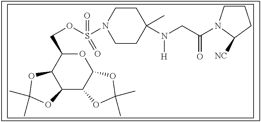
O1C(COS(N2CCC(C)(N(CC(=O)N3CCCC3[NC])[H])CC2)(=O)=O)C2C(C3C1OC(C)(C)O3)OC(C)(C)O2
